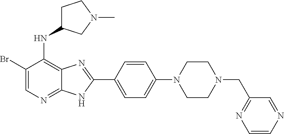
C1(Br)=CN=C2C(=C1NC1CCN(C)C1)N=C(C1=CC=C(N3CCN(CC4=NC=CN=C4)CC3)C=C1)N2
